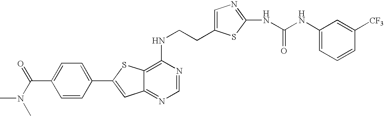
C1=CC(C2=CC3=NC=NC(NCCC4=CN=C(NC(NC5=CC=CC([CF3])=C5)=O)S4)=C3S2)=CC=C1C(N(C)C)=O
